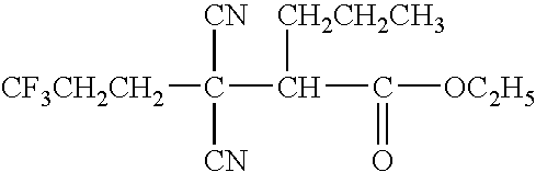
[CF3CH2CH2]C([CN])([CN])C(C(=O)[OC2H5])[CH2CH2CH3]
